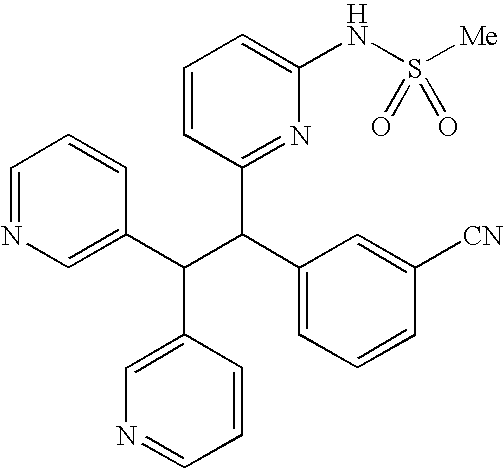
C1=CC(C(C2=CC=CC([CN])=C2)C(C2=CN=CC=C2)C2=CN=CC=C2)=NC(NS([Me])(=O)=O)=C1
